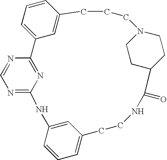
N1=CN=C2N=C1C1=CC=CC(=C1)CCCN1CCC(CC1)C(=O)NCCC1=CC=CC(=C1)N2
